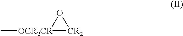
[OCR2CR]1(C)[CR2]O1
